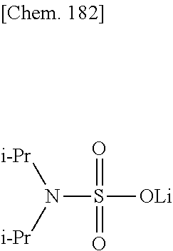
S([OLi])(=O)(=O)N([i-Pr])[i-Pr]
